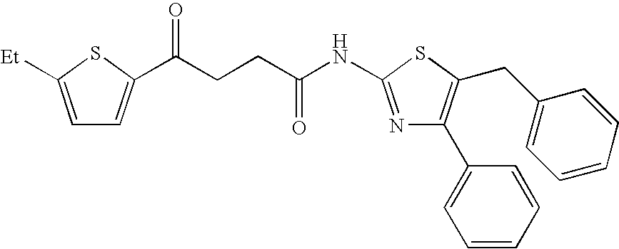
N(C(CCC(=O)C1=CC=C([Et])S1)=O)C1=NC(C2=CC=CC=C2)=C(CC2=CC=CC=C2)S1
